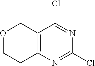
C12=C(N=C(Cl)N=C1Cl)CCOC2
